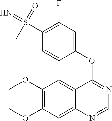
C12=CC(OC)=C(OC)C=C1N=CN=C2OC1=CC(F)=C(S(=N)(=O)C)C=C1
